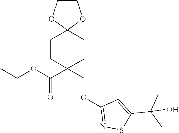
C1COC2(O1)CCC(C(=O)OCC)(COC1=NSC(C(C)(C)O)=C1)CC2
